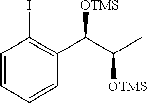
C1=CC=CC(C(C(C)[OTMS])[OTMS])=C1I
